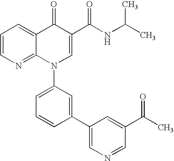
C1=CN=C2C(=C1)C(=O)C(C(NC(C)C)=O)=CN2C1=CC=CC(C2=CN=CC(C(C)=O)=C2)=C1
